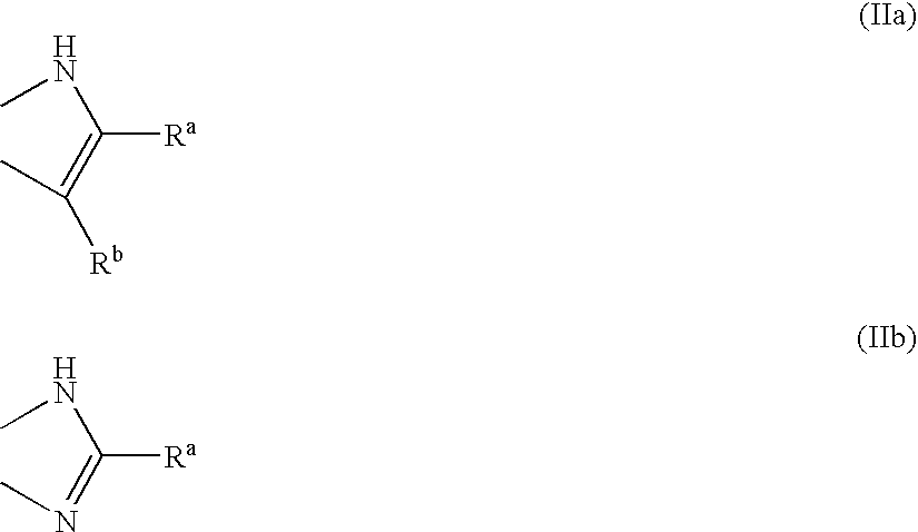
C([Ra])(=C(C)[Rb])NC.[Ra]C(=NC)NC
